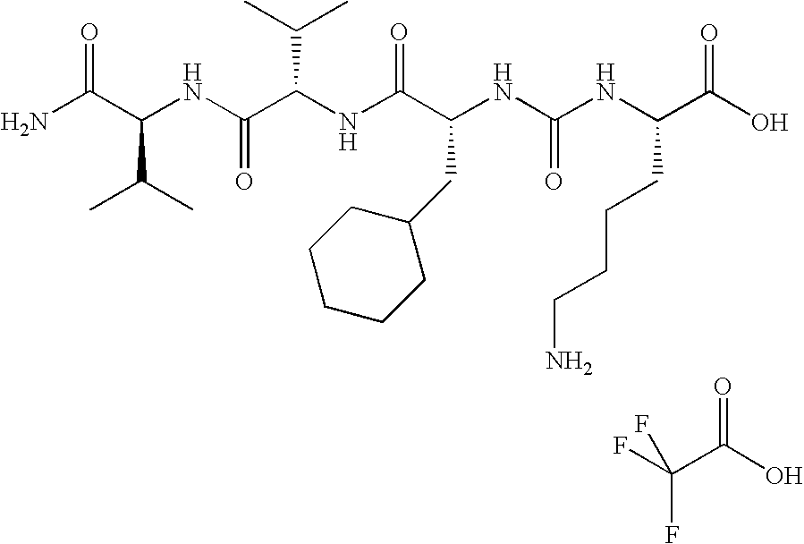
O=C(C(NC(C(NC(C(CC1CCCCC1)NC(NC(C(O)=O)CCCCN)=O)=O)C(C)C)=O)C(C)C)N.C(C(O)=O)(F)(F)F
